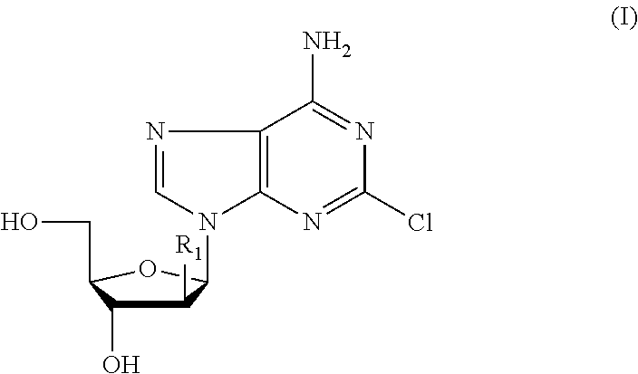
N1=CN(C2C([R1])C(O)C(CO)O2)C2=C1C(N)=NC(Cl)=N2
